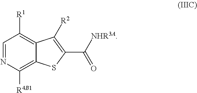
C1=NC([R4B1])=C2C(=C1[R1])C([R2])=C(C([NHR3A])=O)S2
